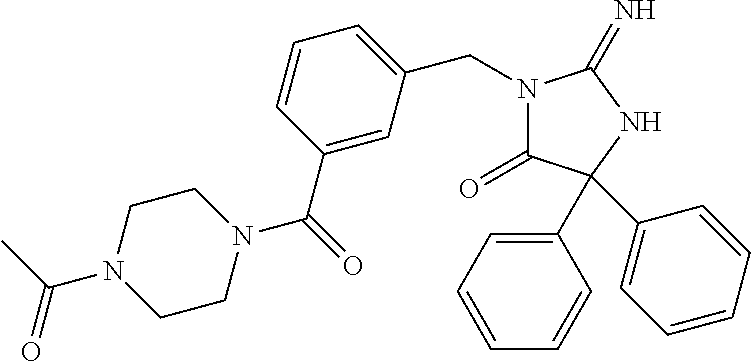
N1(CC2=CC=CC(C(=O)N3CCN(C(C)=O)CC3)=C2)C(=O)C(C2=CC=CC=C2)(C2=CC=CC=C2)NC1=N
